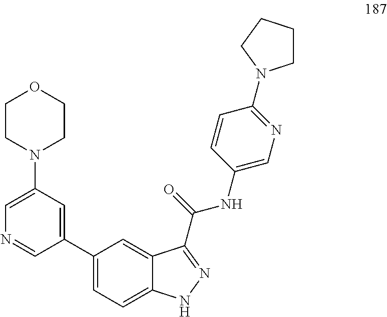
C1(C2=CC(N3CCOCC3)=CN=C2)=CC=C2C(=C1)C(C(NC1=CN=C(N3CCCC3)C=C1)=O)=NN2
